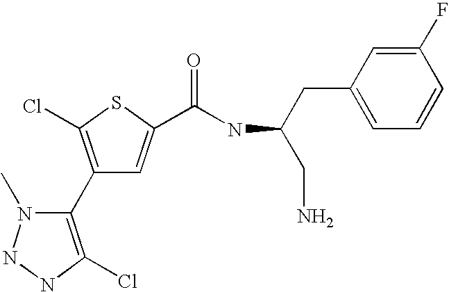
C1(C2=C(Cl)NNN2C)=C(Cl)SC(C(NC(CN)CC2=CC=CC(F)=C2)=O)=C1
